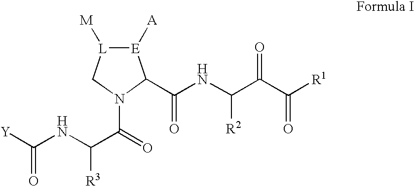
N1(C(=O)C(NC([Y])=O)[R3])C(C(NC(C(C([R1])=O)=O)[R2])=O)[E]([A])[L]([M])C1
